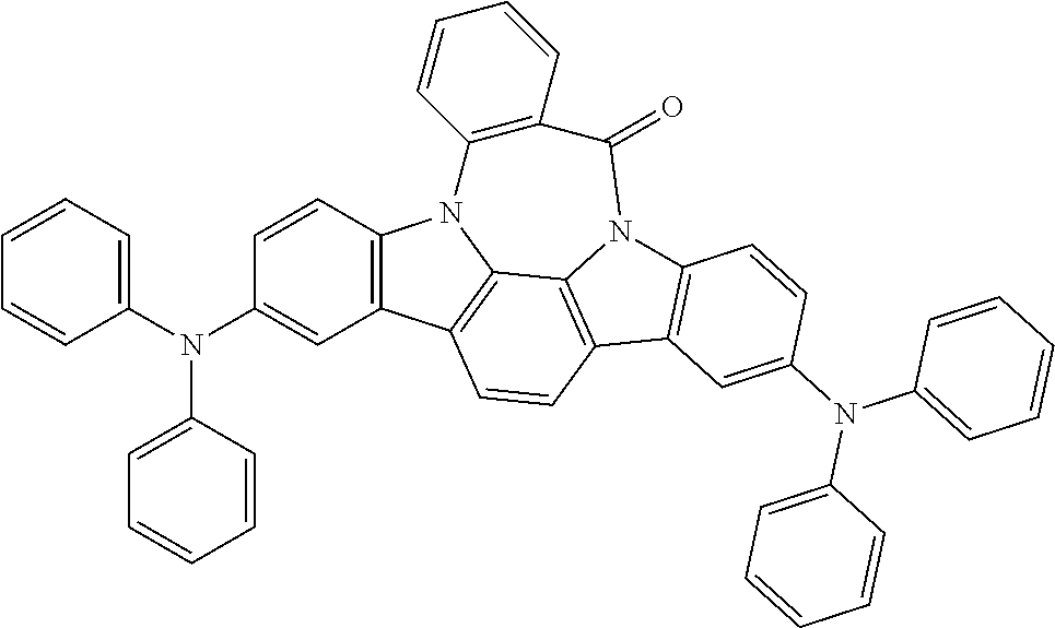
C1=CC2=C(C=C1N(C1=CC=CC=C1)C1=CC=CC=C1)C1=C3N2C2=C(C=CC=C2)C(=O)N2C3=C(C=C1)C1=C2C=CC(N(C2=CC=CC=C2)C2=CC=CC=C2)=C1
